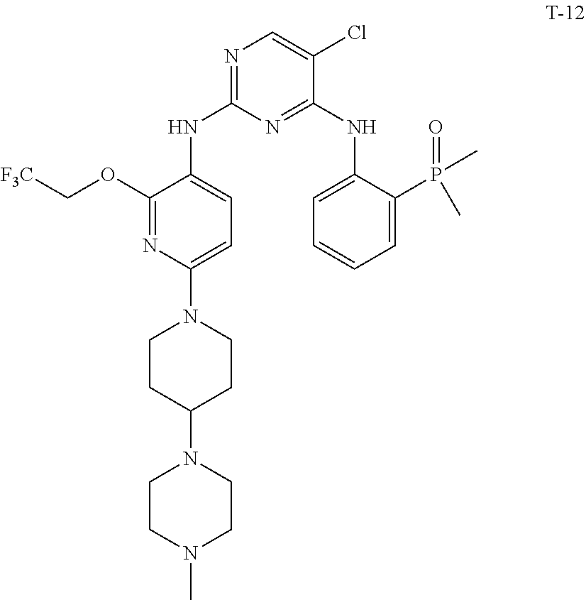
C1(OC[F3C])=NC(N2CCC(N3CCN(C)CC3)CC2)=CC=C1NC1=NC=C(Cl)C(NC2=CC=CC=C2P(C)(=O)C)=N1
